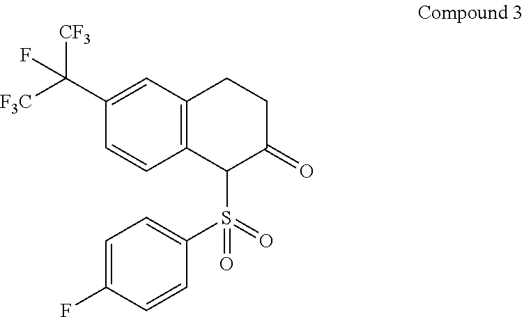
O=S(=O)(C1=CC=C(F)C=C1)C1C2=C(C=C(C([F3C])([CF3])F)C=C2)CCC1=O
